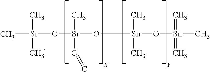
C[Si](C)(C)O[Si](C)(C=C)O[Sii](C)(C)O[Sii](=C)(=C)C.[Y].[X]
